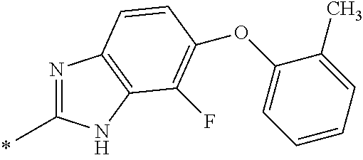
N1=C(C)NC2=C1C=CC(OC1=CC=CC=C1C)=C2F
